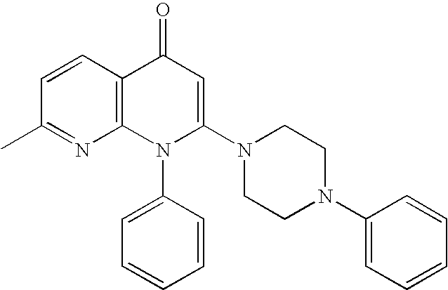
C1(C)=NC2=C(C=C1)C(=O)C=C(N1CCN(C3=CC=CC=C3)CC1)N2C1=CC=CC=C1
